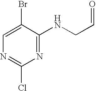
C1=C(Br)C(NCC=O)=NC(Cl)=N1
